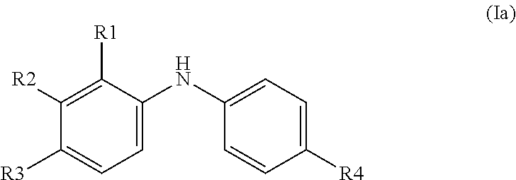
C1([R1])=C([R2])C([R3])=CC=C1NC1=CC=C([R4])C=C1
